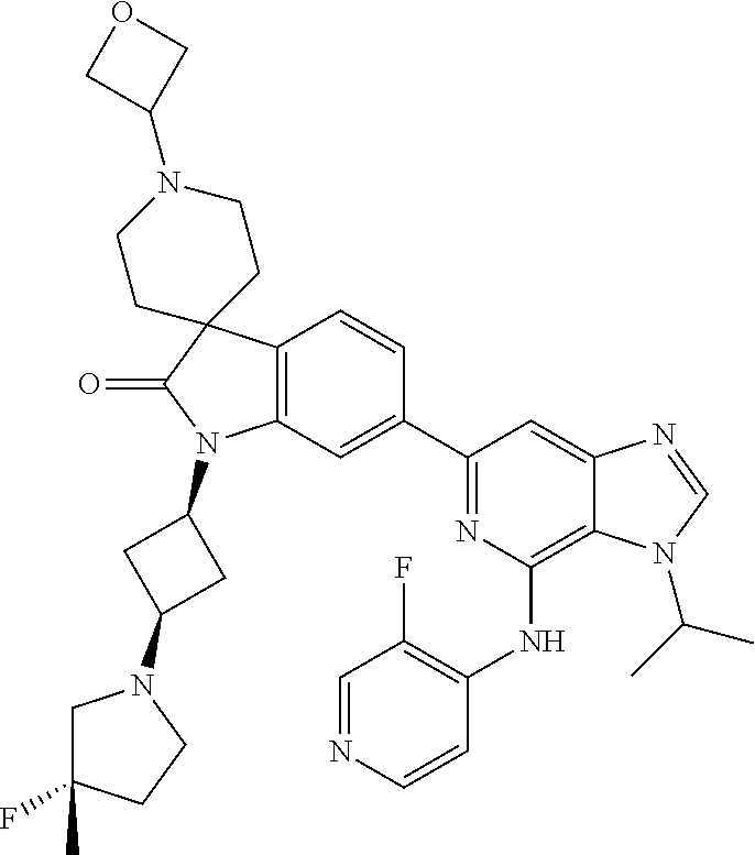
C12=C(C=C(C3=NC(NC4=C(F)C=NC=C4)=C4C(=C3)N=CN4C(C)C)C=C1)N(C1CC(N3CC(C)(F)CC3)C1)C(=O)C21CCN(C2COC2)CC1
